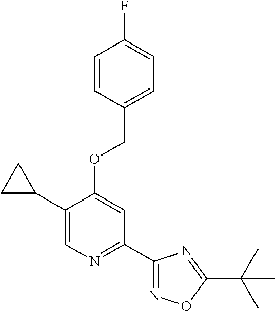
C1(C2CC2)=CN=C(C2=NOC(C(C)(C)C)=N2)C=C1OCC1=CC=C(F)C=C1
